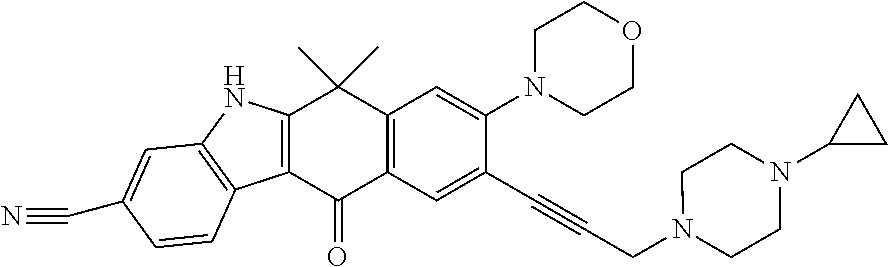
C12=C(C(=O)C3=C(C1(C)C)C=C(N1CCOCC1)C(C#CCN1CCN(C4CC4)CC1)=C3)C1=C(N2)C=C(C#N)C=C1
